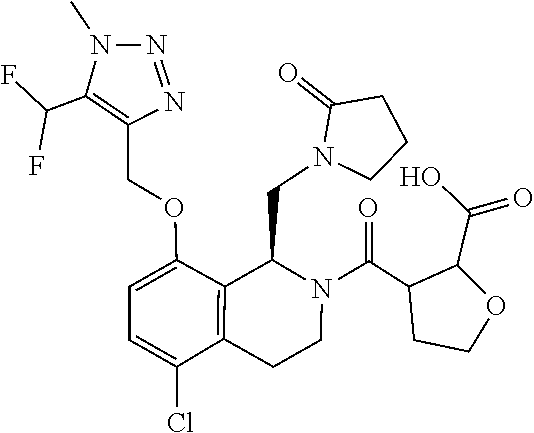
N1(CC2C3=C(CCN2C(C2CCOC2C(=O)O)=O)C(Cl)=CC=C3OCC2=C(C(F)F)N(C)N=N2)CCCC1=O
